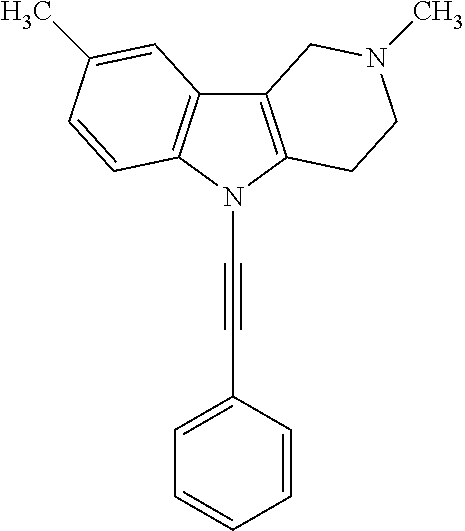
C12=C(N(C#CC3=CC=CC=C3)C3=C1C=C(C)C=C3)CCN(C)C2
